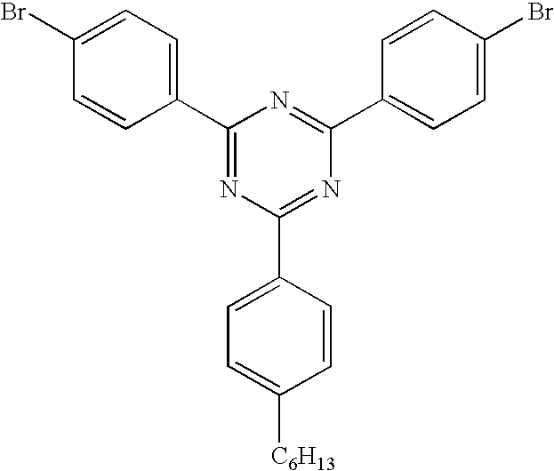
C1(C2=CC=C(Br)C=C2)=NC(C2=CC=C([C6H13])C=C2)=NC(C2=CC=C(Br)C=C2)=N1
